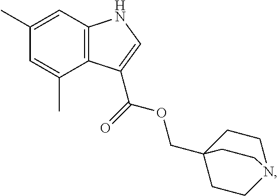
C12=C(C=C(C)C=C1C)NC=C2C(OCC12CCN(CC1)CC2)=O
